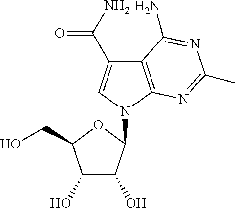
C1(O)C(O)C(CO)OC1N1C=C(C(N)=O)C2=C1N=C(C)N=C2N
